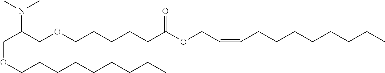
C(OCCCCCCCCC)C(COCCCCCC(OCC=CCCCCCCCC)=O)N(C)C
